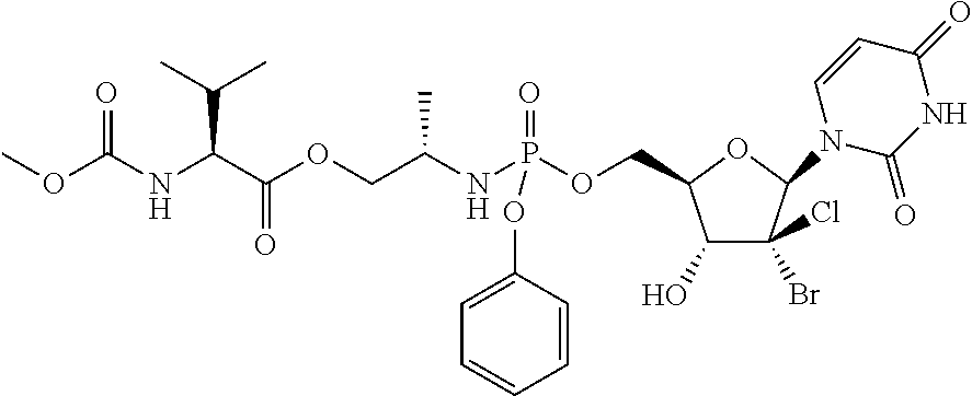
C1(O)C(Br)(Cl)C(N2C(=O)NC(=O)C=C2)OC1COP(NC(COC(=O)C(NC(OC)=O)C(C)C)C)(=O)OC1=CC=CC=C1
